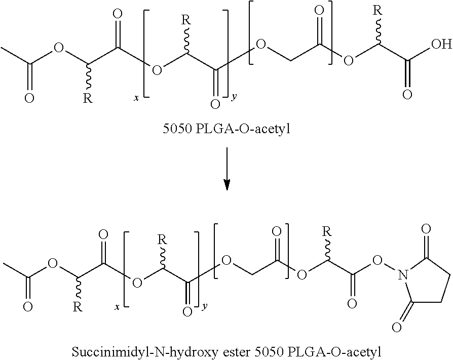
O(C(C(=O)OCC(OC(C(ON1C(=O)CCC1=O)=O)[R])=O)[R])C(C(OC(C)=O)[R])=O.O(C(C(=O)OCC(OC(C(O)=O)[R])=O)[R])C(C(OC(C)=O)[R])=O
